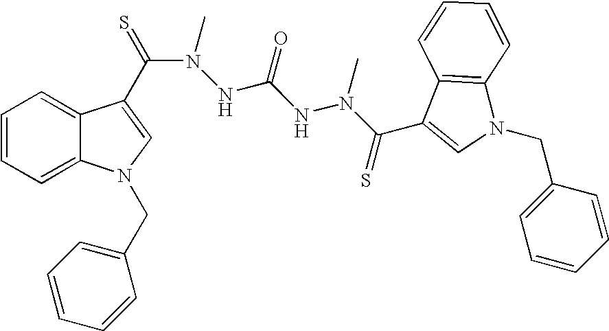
C1=CC=C2C(=C1)C(C(N(C)NC(NN(C(=S)C1=CN(CC3=CC=CC=C3)C3=C1C=CC=C3)C)=O)=S)=CN2CC1=CC=CC=C1
